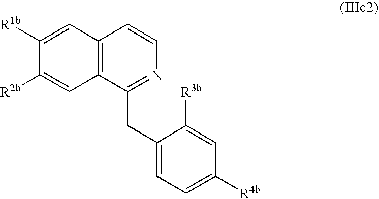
C12=C(C(CC3=CC=C([R4b])C=C3[R3b])=NC=C1)C=C([R2b])C([R1b])=C2
